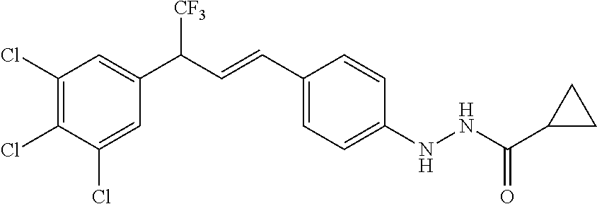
C1(Cl)=C(Cl)C(Cl)=CC(C(C=CC2=CC=C(NNC(C3CC3)=O)C=C2)[CF3])=C1
